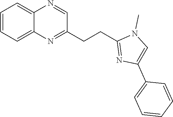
C1(CCC2=NC(C3=CC=CC=C3)=CN2C)=NC2=CC=CC=C2N=C1
